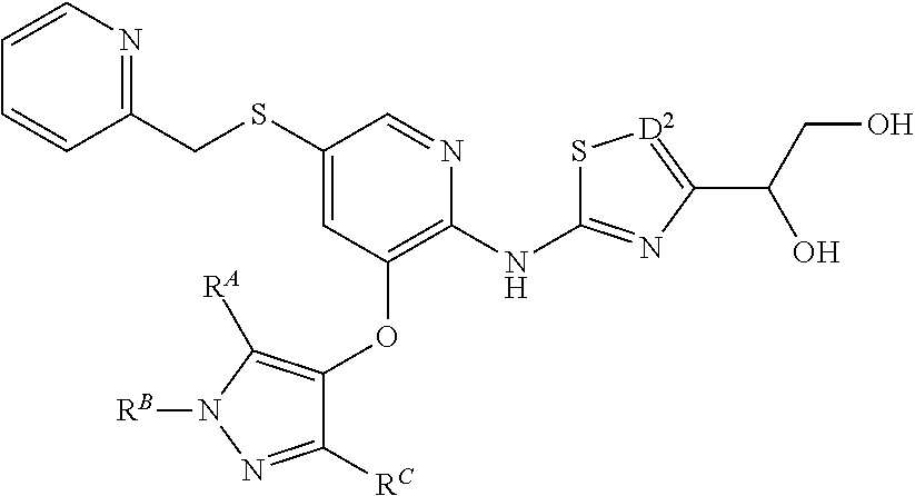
C(C1=NC=CC=C1)SC1=CC(OC2=C([RA])N([RB])N=C2[RC])=C(NC2=NC(C(CO)O)=[D2]S2)N=C1
